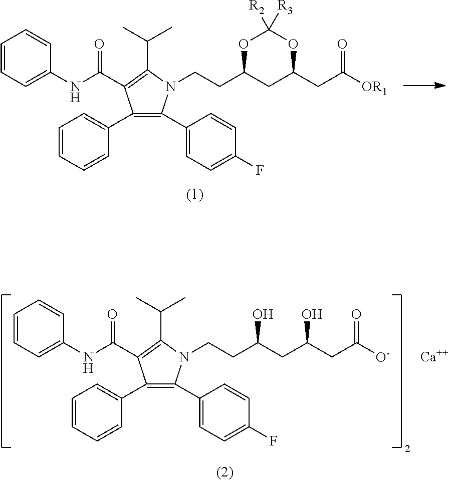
N1(CCC2CC(CC([OR1])=O)OC([R3])([R2])O2)C(C(C)C)=C(C(NC2=CC=CC=C2)=O)C(C2=CC=CC=C2)=C1C1=CC=C(F)C=C1.N1(CCC(CC(CC([O-])=O)O)O)C(C(C)C)=C(C(NC2=CC=CC=C2)=O)C(C2=CC=CC=C2)=C1C1=CC=C(F)C=C1.[Ca]
